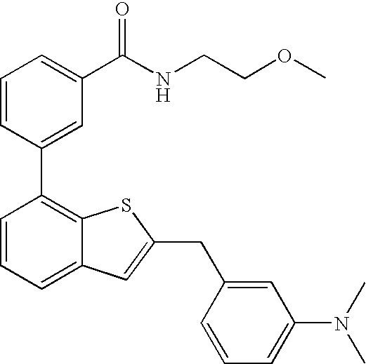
C1=CC=C(C(NCCOC)=O)C=C1C1=C2C(=CC=C1)C=C(CC1=CC(N(C)C)=CC=C1)S2
